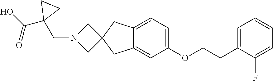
C1=C(CCOC2=CC=C3C(=C2)CC2(C3)CN(CC3(C(O)=O)CC3)C2)C(F)=CC=C1
